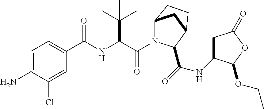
C(=O)(C(C(C)(C)C)NC(=O)C1=CC=C(N)C(Cl)=C1)N1C2CC(CC2)C1C(NC1CC(=O)OC1OCC)=O
